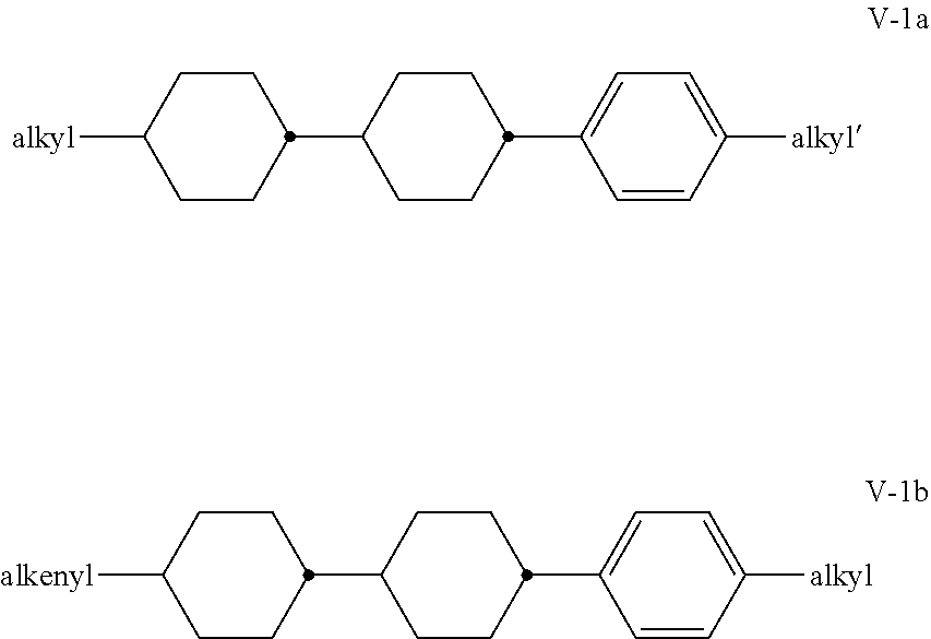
C1CC([alkyl])CCC1C1CCC(C2=CC=C([alkyl])C=C2)CC1.C1CC([alkenyl])CCC1C1CCC(C2=CC=C([alkyl])C=C2)CC1
